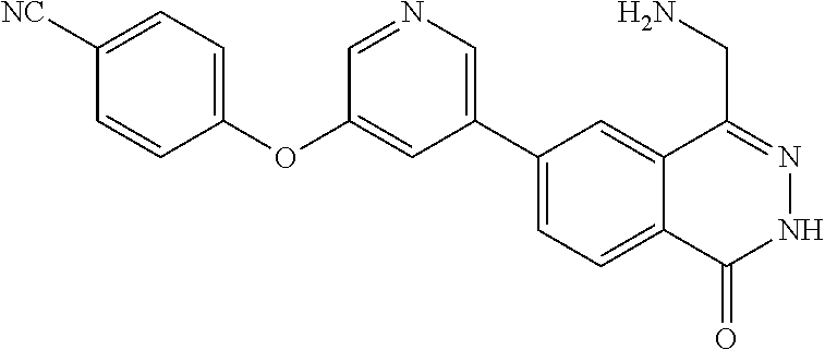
C1(C2=CN=CC(OC3=CC=C([NC])C=C3)=C2)=CC=C2C(=C1)C(CN)=NNC2=O
